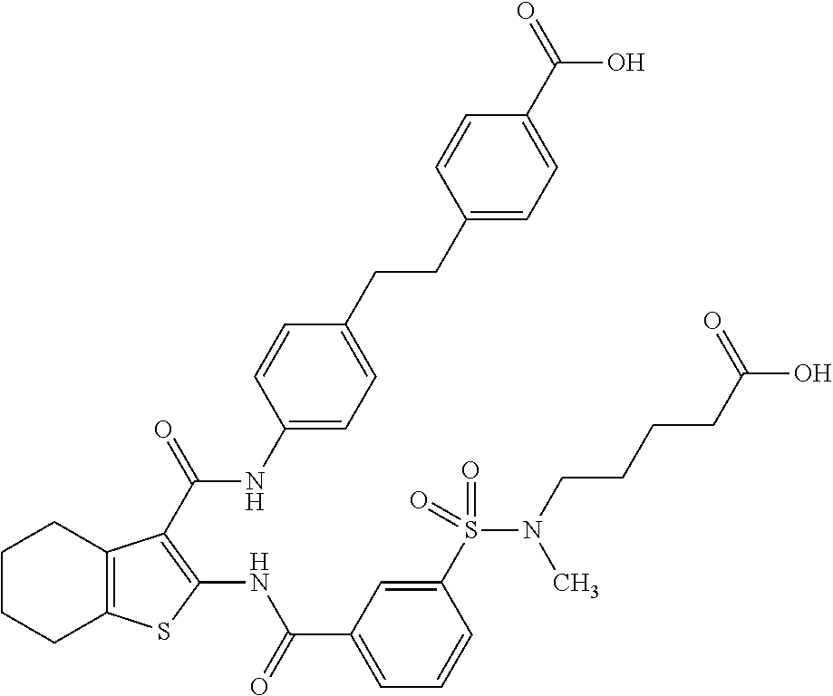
C1CCC2=C(C1)C(C(=O)NC1=CC=C(CCC3=CC=C(C(=O)O)C=C3)C=C1)=C(NC(C1=CC=CC(S(=O)(=O)N(CCCCC(O)=O)C)=C1)=O)S2
